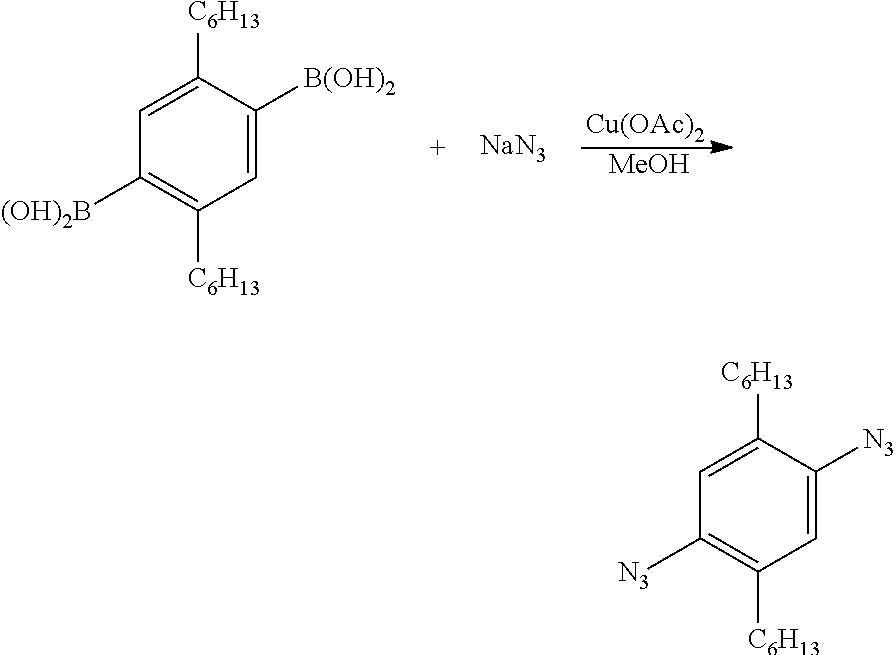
C1=C([C6H13])C([B(OH)2])=CC([C6H13])=C1[(OH)2B].[NaN3].[Cu(OAc)2].[MeOH].C1=C([C6H13])C([N3])=CC([C6H13])=C1[N3]
